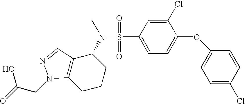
S(N(C)C1CCCC2=C1C=NN2CC(=O)O)(=O)(=O)C1=CC=C(OC2=CC=C(Cl)C=C2)C(Cl)=C1
